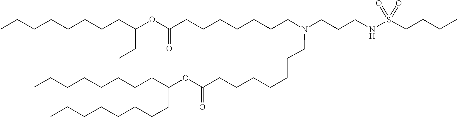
C(CCCC(CCCCCCCC)OC(=O)CCCCCCCN(CCCNS(=O)(=O)CCCC)CCCCCCCC(OC(CC)CCCCCCCC)=O)CCCC
